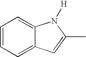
C1=CC=C2C(=C1)C=C(C)N2[H]
